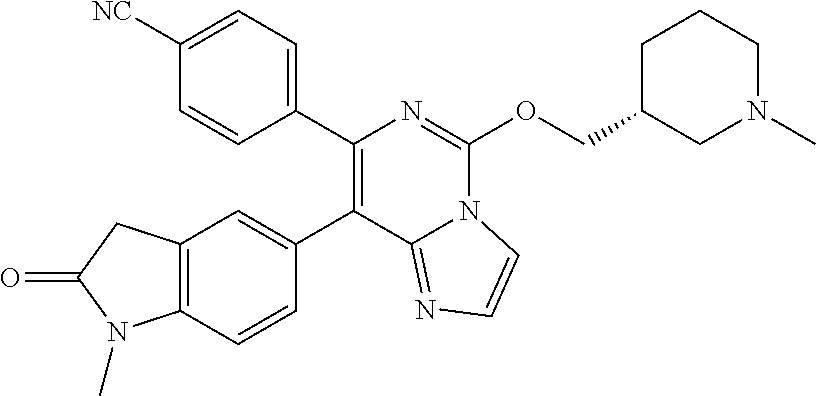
C12=C(C=CC(C3=C(C4=CC=C([NC])C=C4)N=C(OCC4CN(C)CCC4)N4C3=NC=C4)=C1)N(C)C(=O)C2
